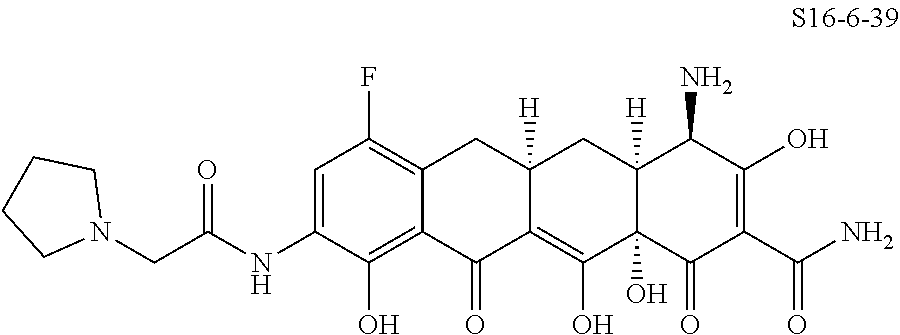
C1=C(NC(CN2CCCC2)=O)C(O)=C2C(=C1F)CC1([H])C(=C(O)C3(O)C([H])(C1)C(N)C(O)=C(C(N)=O)C3=O)C2=O
